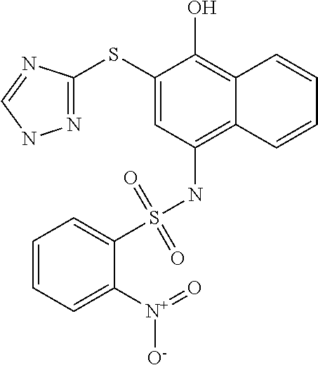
N1=C(SC2=CC(NS(=O)(=O)C3=CC=CC=C3[N+](=O)[O-])=C3C(=C2O)C=CC=C3)N=CN1
